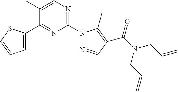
C1=C(C)C(C2=CC=CS2)=NC(N2N=CC(C(N(CC=C)CC=C)=O)=C2C)=N1
